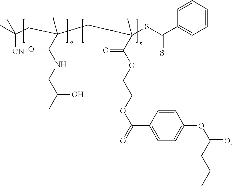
C1=CC=CC(C(SC(CC(CC(C)([CN])C)(C(NCC(C)O)=O)C)(C)C(OCCOC(=O)C2=CC=C(OC(CCC)=O)C=C2)=O)=S)=C1
